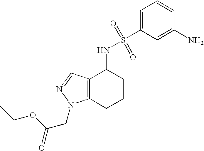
C1(N)=CC(S(=O)(=O)NC2C3=C(CCC2)N(CC(=O)OCC)N=C3)=CC=C1
